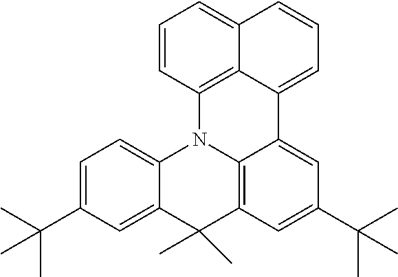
C1=C(C(C)(C)C)C=C2C(=C1)N1C3=C(C=C(C(C)(C)C)C=C3C3=CC=CC4=CC=CC1=C43)C2(C)C
